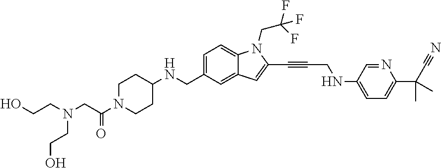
C1=C(CNC2CCN(C(CN(CCO)CCO)=O)CC2)C=C2C(=C1)N(CC(F)(F)F)C(C#CCNC1=CC=C(C(C#N)(C)C)N=C1)=C2
